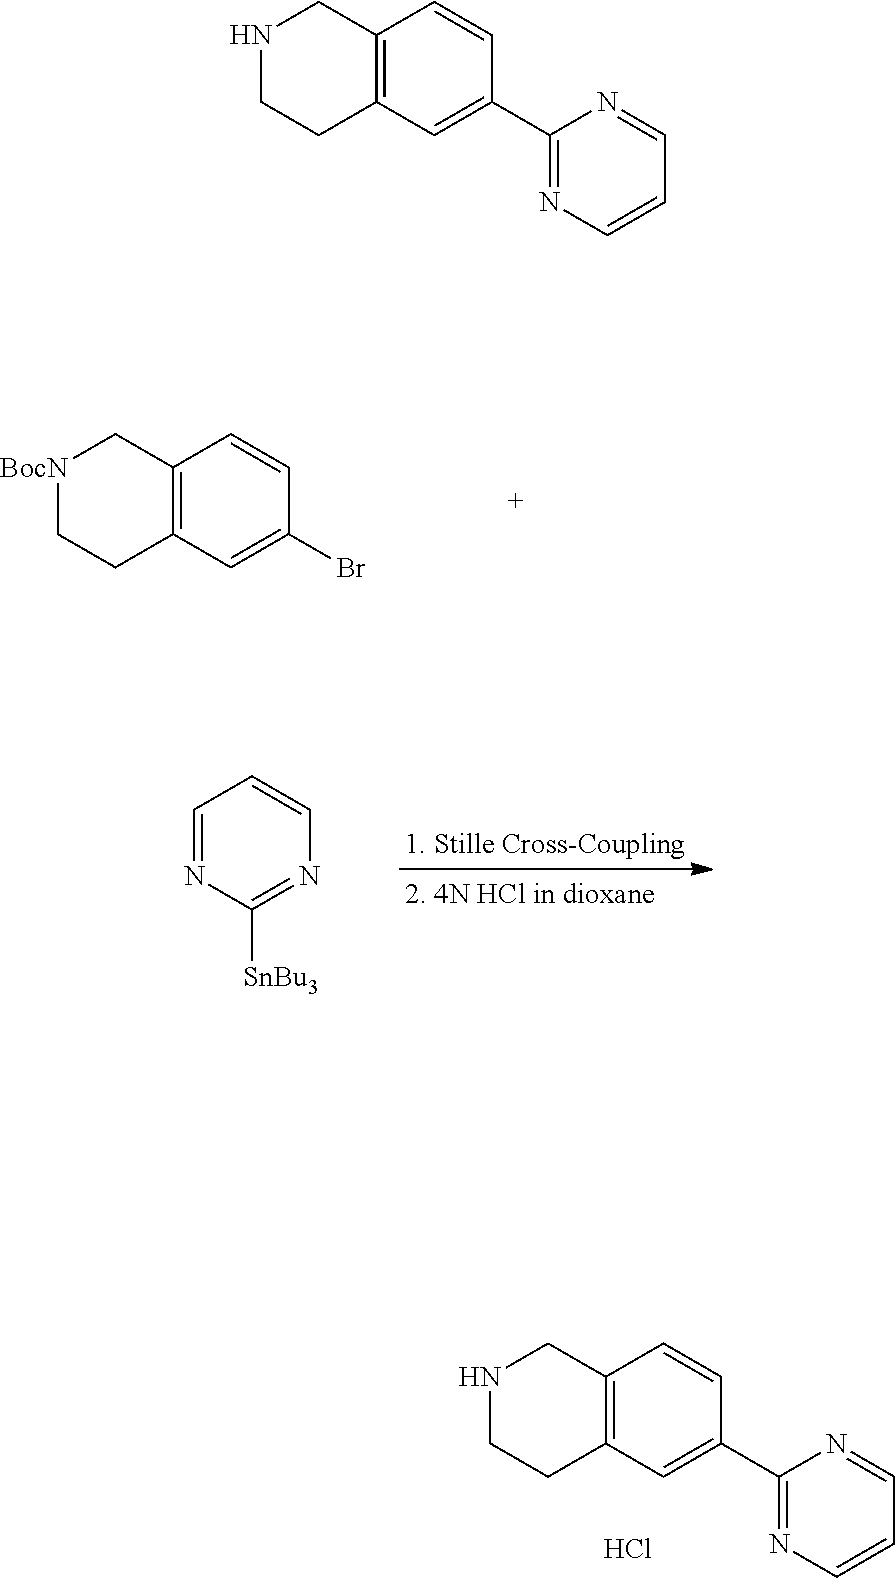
C12=C(C=C(Br)C=C1)CC[BocN]C2.C1=NC([SnBu3])=NC=C1.C12=C(C=C(C3=NC=CC=N3)C=C1)CCNC2.Cl.C12=C(C=C(C3=NC=CC=N3)C=C1)CCNC2
